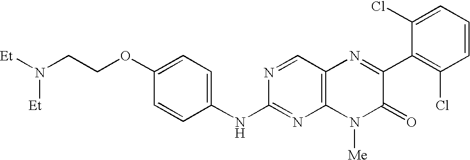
C(COC1=CC=C(NC2=NC3=C(C=N2)N=C(C2=C(Cl)C=CC=C2Cl)C(=O)N3[Me])C=C1)N([Et])[Et]
